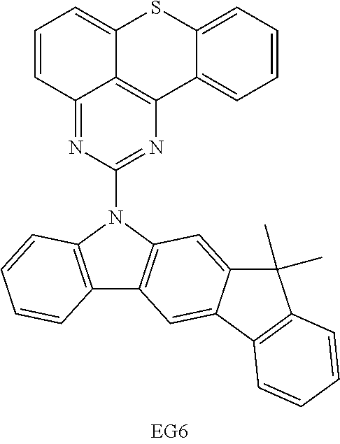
C1=CC2=NC(N3C4=C(C5=C3C=C3C(=C5)C5=C(C3(C)C)C=CC=C5)C=CC=C4)=NC3=C2C(=C1)SC1=CC=CC=C31
